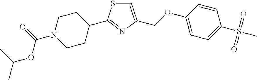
C1=C(COC2=CC=C(S(C)(=O)=O)C=C2)N=C(C2CCN(C(=O)OC(C)C)CC2)S1
